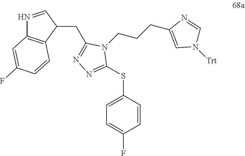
C1=CC(SC2=NN=C(CC3C=NC4=C3C=CC(F)=C4)N2CCCC2=CN([Trt])C=N2)=CC=C1F
